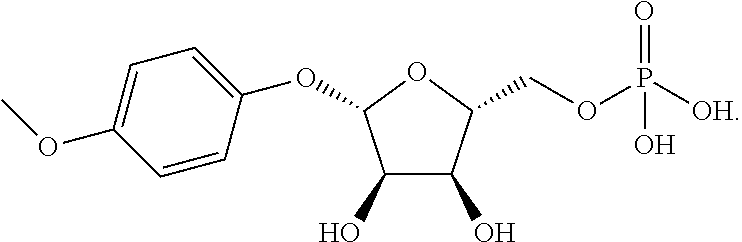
C1=CC(OC2C(O)C(O)C(COP([OH])(O)=O)O2)=CC=C1OC
